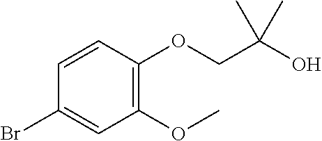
BrC1=CC(OC)=C(OCC(O)(C)C)C=C1
